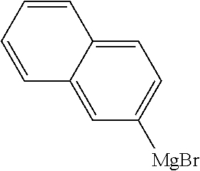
C1=C2C(=CC=C1[MgBr])C=CC=C2
